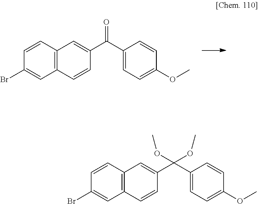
C12=C(C=CC(C(C3=CC=C(OC)C=C3)=O)=C1)C=C(Br)C=C2.O(C)C(OC)(C1=CC2=C(C=C1)C=C(Br)C=C2)C1=CC=C(OC)C=C1
